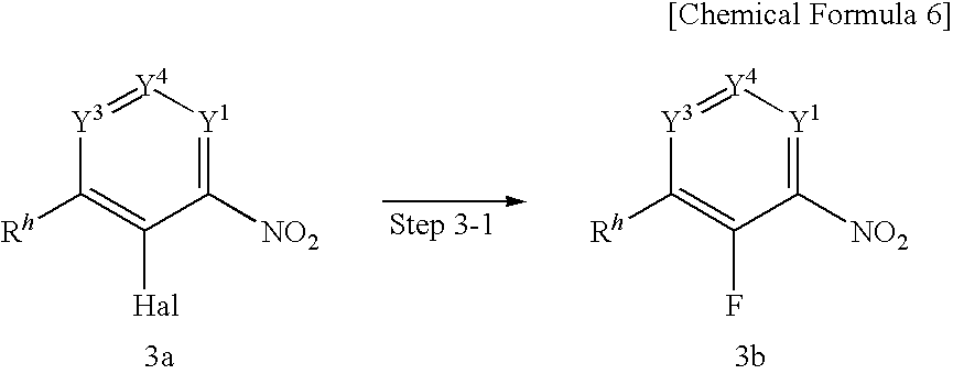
C1([NO2])=[Y1][Y4]=[Y3]C([Rh])=C1[Hal].C1([NO2])=[Y1][Y4]=[Y3]C([Rh])=C1F
